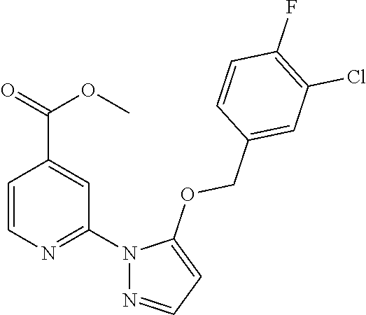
C1=CN=C(N2N=CC=C2OCC2=CC(Cl)=C(F)C=C2)C=C1C(=O)OC
